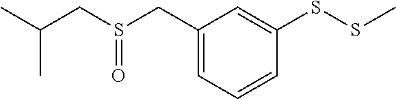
C1(CS(CC(C)C)=O)=CC=CC(SSC)=C1
